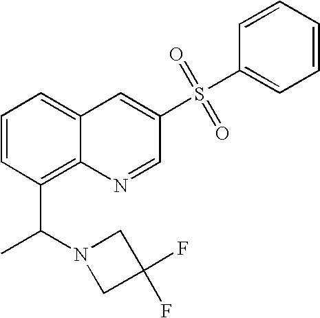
C1=CC(C(N2CC(F)(F)C2)C)=C2C(=C1)C=C(S(C1=CC=CC=C1)(=O)=O)C=N2
